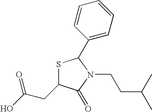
S1C(CC(O)=O)C(=O)N(CCC(C)C)C1C1=CC=CC=C1
